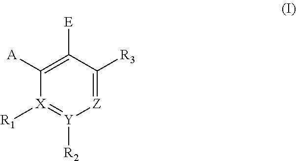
C1([A])=C([E])C([R3])=[Z][Y]([R2])=[X]1[R1]
